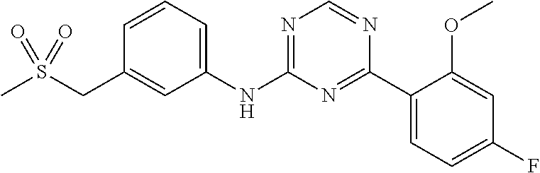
C1(NC2=NC=NC(C3=CC=C(F)C=C3OC)=N2)=CC=CC(CS(C)(=O)=O)=C1
